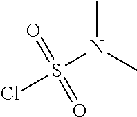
N(S(Cl)(=O)=O)(C)C
